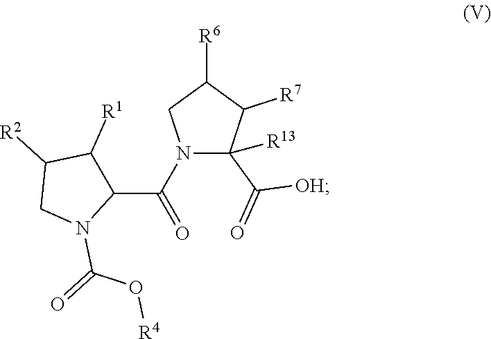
C1(C(N2C(C(=O)[OH])([R13])C([R7])C([R6])C2)=O)C([R1])C([R2])CN1C(O[R4])=O
